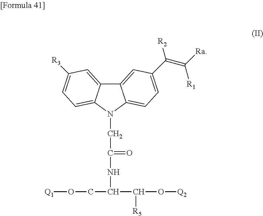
C12=CC(C(=C([Ra])[R1])[R2])=CC=C1N(CC(=O)NC(CO[Q1])C([R5])O[Q2])C1=CC=C([R3])C=C21
